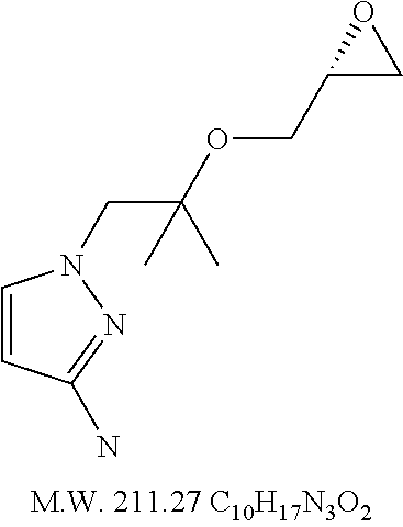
C1=CC(N)=NN1CC(OCC1CO1)(C)C
